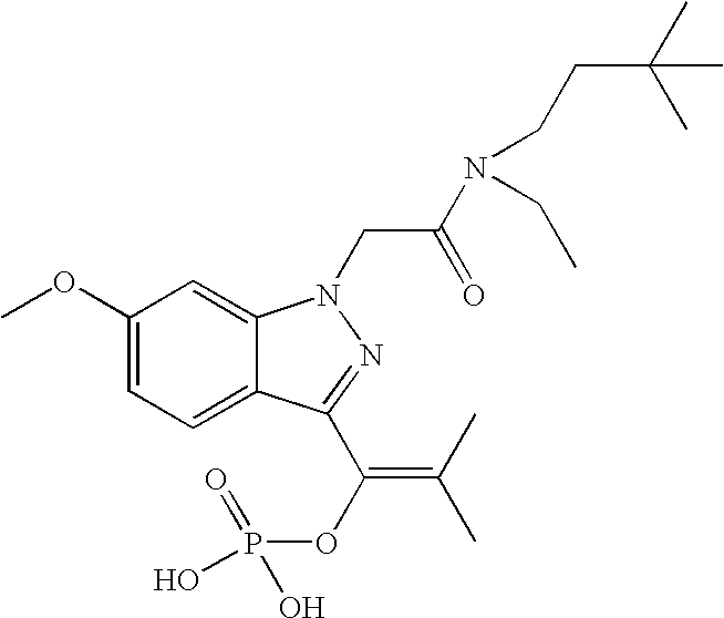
C1(OC)=CC=C2C(=C1)N(CC(N(CCC(C)(C)C)CC)=O)N=C2C(OP(=O)(O)O)=C(C)C
